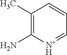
C1(C)=C(N)[N+H]=CC=C1
